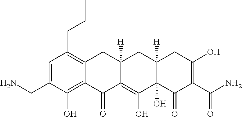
C1=C(CN)C(O)=C2C(=C1CCC)CC1([H])C(=C(O)C3(O)C([H])(C1)CC(O)=C(C(N)=O)C3=O)C2=O
